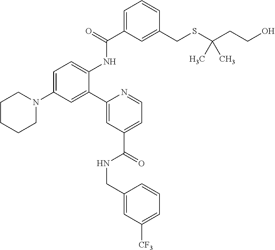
C1CCCN(C2=CC=C(NC(C3=CC=CC(CSC(CCO)(C)C)=C3)=O)C(C3=CC(C(=O)NCC4=CC([CF3])=CC=C4)=CC=N3)=C2)C1
